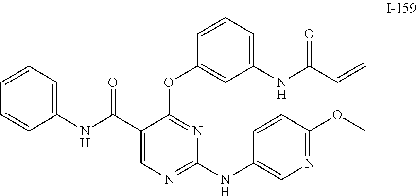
C1(C(NC2=CC=CC=C2)=O)=CN=C(NC2=CN=C(OC)C=C2)N=C1OC1=CC(NC(C=C)=O)=CC=C1
